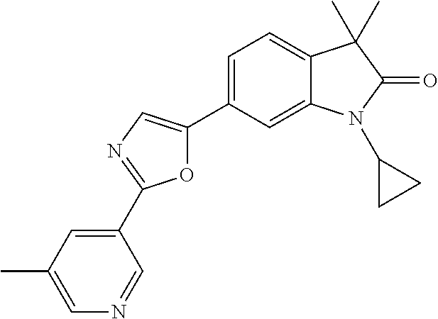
O1C(C2=CC=C3C(=C2)N(C2CC2)C(=O)C3(C)C)=CN=C1C1=CC(C)=CN=C1
